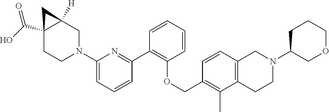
C1CN(C2=CC=CC(C3=C(OCC4=C(C)C5=C(C=C4)CN(C4COCCC4)CC5)C=CC=C3)=N2)CC2([H])CC12C(O)=O
